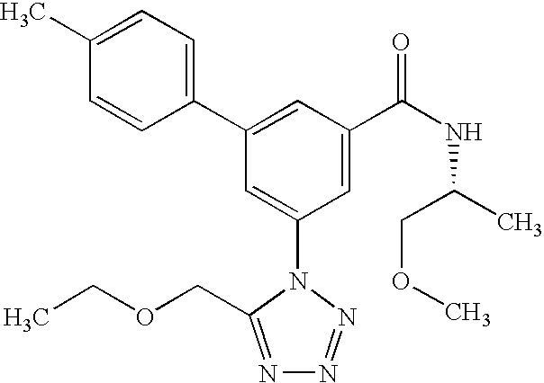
C1(C2=CC(C(NC(C)COC)=O)=CC(N3C(COCC)=NN=N3)=C2)=CC=C(C)C=C1
